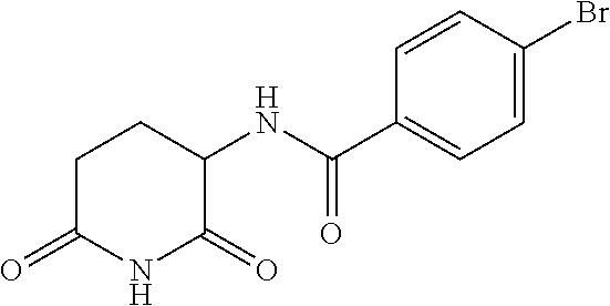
C1C(=O)NC(=O)C(NC(C2=CC=C(Br)C=C2)=O)C1
